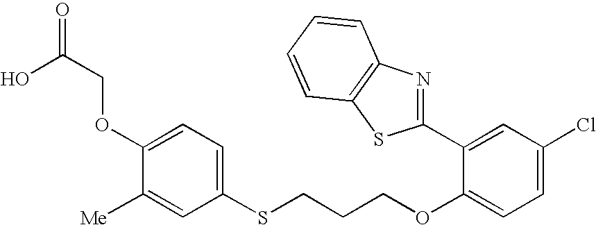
C1(OCC(O)=O)=CC=C(SCCCOC2=CC=C(Cl)C=C2C2=NC3=C(S2)C=CC=C3)C=C1[Me]
